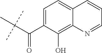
C(C(C)(C)C)(C1=CC=C2C(=C1O)N=CC=C2)=O
